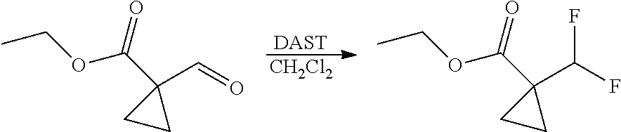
[DAST].[CH2Cl2].C(=O)C1(C(OCC)=O)CC1.C(F)(C1(C(OCC)=O)CC1)F
